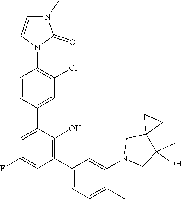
C1=CC(N2C(=O)N(C)C=C2)=C(Cl)C=C1C1=CC(F)=CC(C2=CC=C(C)C(N3CC(O)(C)C4(C3)CC4)=C2)=C1O
